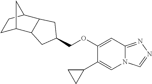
C1(OCC2CC3C4CCC(C3C2)C4)=CC2=NN=CN2C=C1C1CC1
